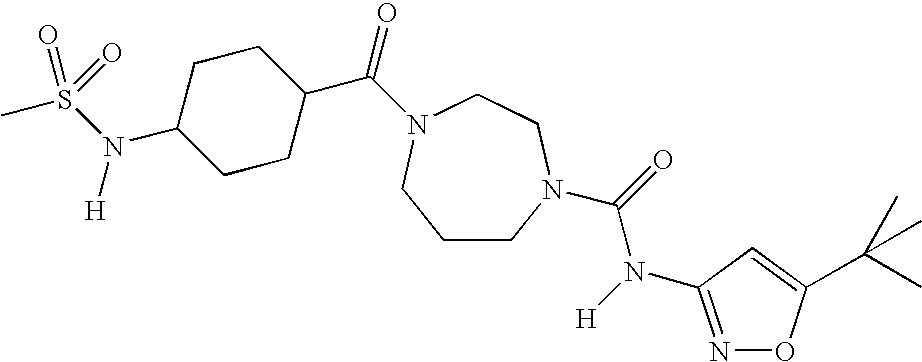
C1CN(C(=O)N([H])C2=NOC(C(C)(C)C)=C2)CCN(C(=O)C2CCC(N(S(C)(=O)=O)[H])CC2)C1
